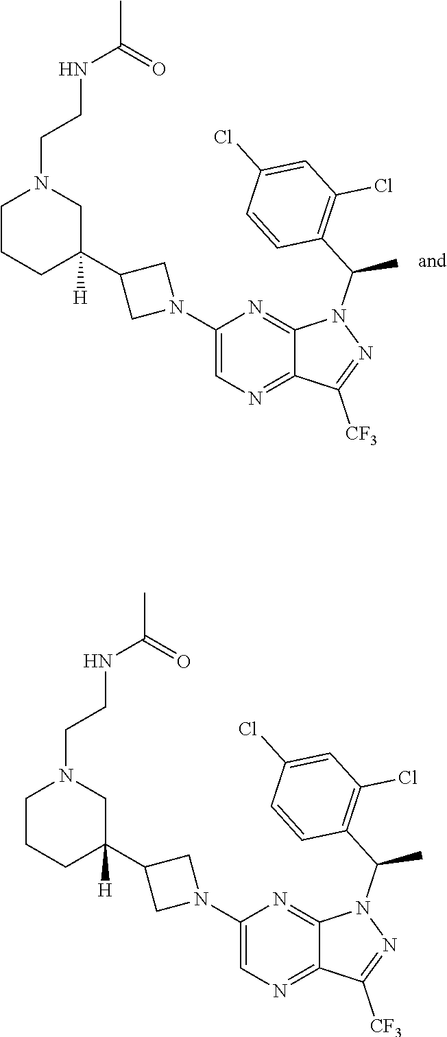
C1(N2CC(C3([H])CN(CCNC(C)=O)CCC3)C2)=CN=C2C(=N1)N(C(C1=C(Cl)C=C(Cl)C=C1)C)N=C2[CF3].C1(N2CC(C3([H])CN(CCNC(C)=O)CCC3)C2)=CN=C2C(=N1)N(C(C1=C(Cl)C=C(Cl)C=C1)C)N=C2[CF3]
